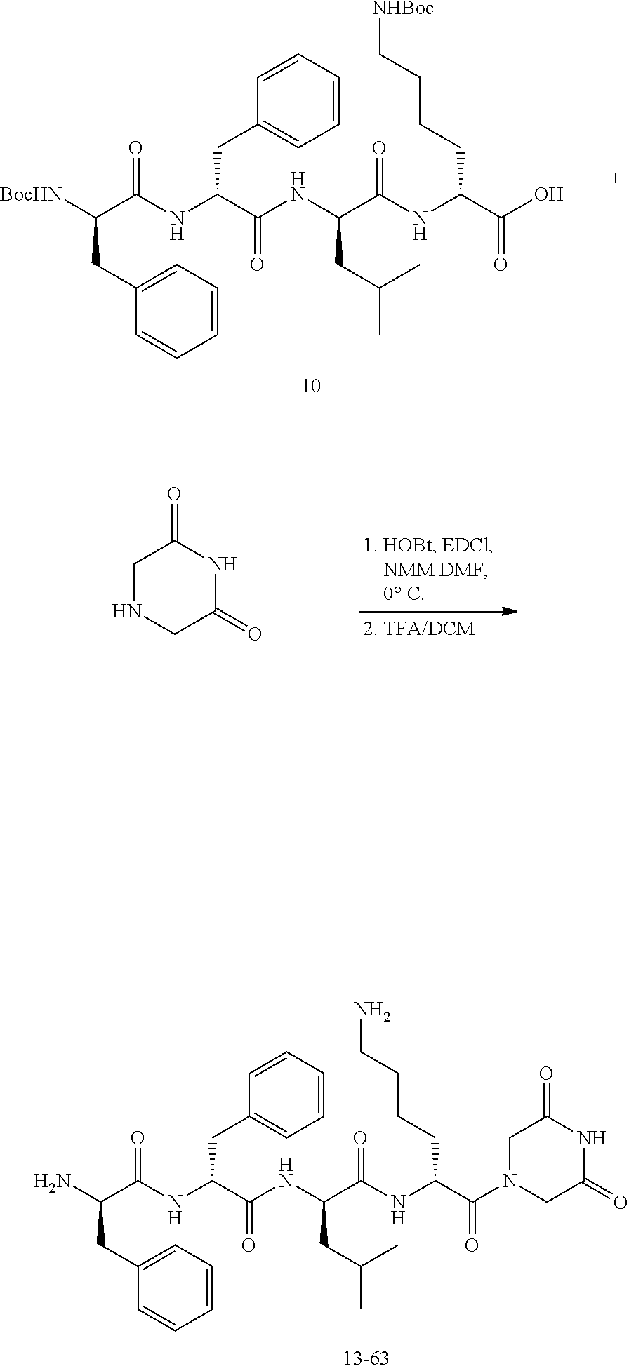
C1=CC=C(CC([BocHN])C(NC(CC2=CC=CC=C2)C(NC(C(NC(C(O)=O)CCCC[NHBoc])=O)CC(C)C)=O)=O)C=C1.C1NCC(=O)NC1=O.C1=CC=C(CC(N)C(NC(CC2=CC=CC=C2)C(NC(C(NC(C(=O)N2CC(=O)NC(=O)C2)CCCCN)=O)CC(C)C)=O)=O)C=C1
